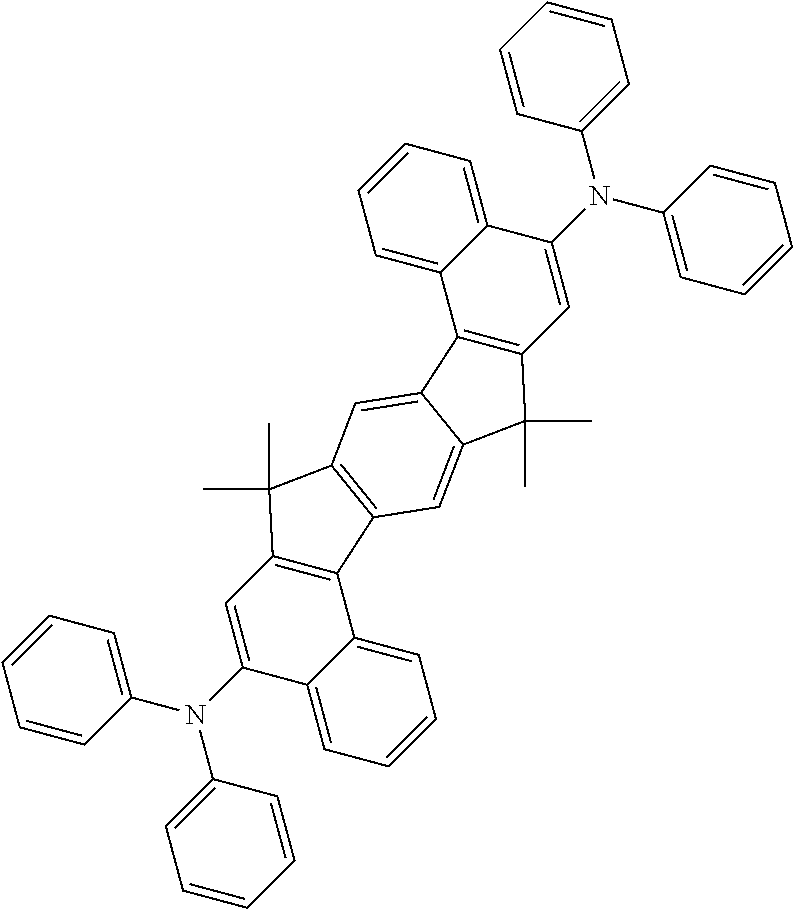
C1=CC(N(C2=CC=CC=C2)C2=CC3=C(C4=CC=CC=C24)C2=C(C3(C)C)C=C3C(=C2)C(C)(C)C2=C3C3=CC=CC=C3C(N(C3=CC=CC=C3)C3=CC=CC=C3)=C2)=CC=C1
